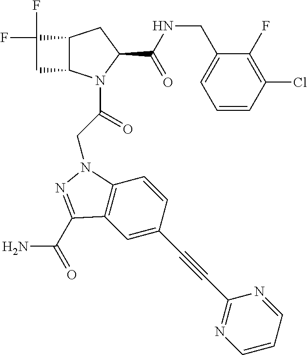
C(NC(C1CC2C(N1C(=O)CN1C3=C(C=C(C#CC4=NC=CC=N4)C=C3)C(C(N)=O)=N1)CC2(F)F)=O)C1=CC=CC(Cl)=C1F
